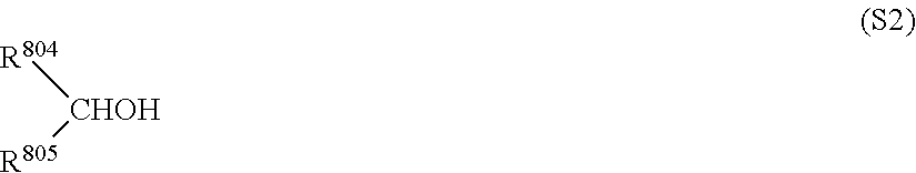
[R804][CHOH][R805]
